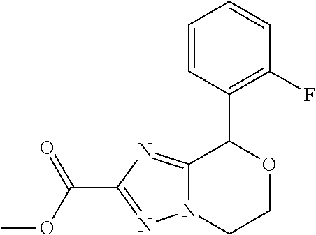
N1=C(C(OC)=O)N=C2N1CCOC2C1=C(F)C=CC=C1
